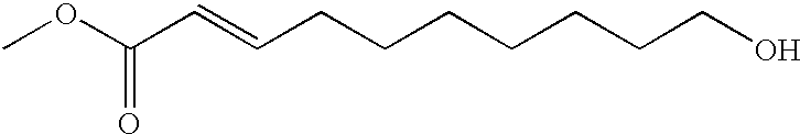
COC(C=CCCCCCCCO)=O
